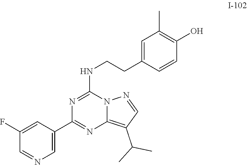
C12=C(C(C)C)C=NN1C(NCCC1=CC(C)=C(O)C=C1)=NC(C1=CN=CC(F)=C1)=N2
